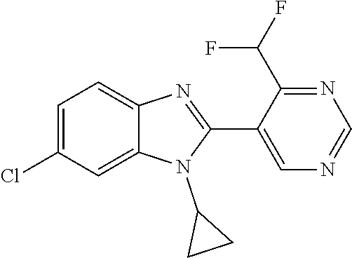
C1=C(Cl)C=C2C(=C1)N=C(C1=CN=CN=C1C(F)F)N2C1CC1
